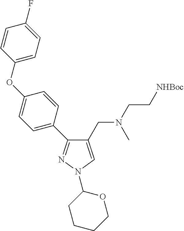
C1(CN(CC[NHBoc])C)=CN(C2CCCCO2)N=C1C1=CC=C(OC2=CC=C(F)C=C2)C=C1
